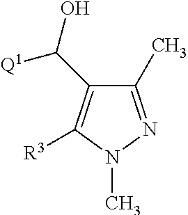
C1(C(O)[Q1])=C([R3])N(C)N=C1C
